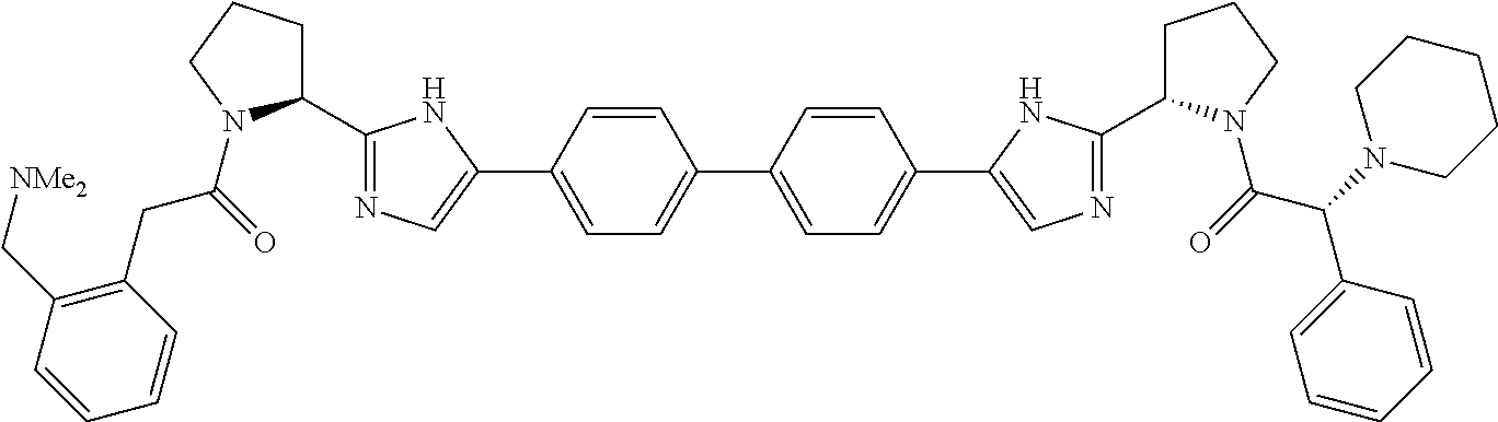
C1=CC(C2=CN=C(C3CCCN3C(=O)CC3=C(C[NMe2])C=CC=C3)N2)=CC=C1C1=CC=C(C2=CN=C(C3CCCN3C(=O)C(N3CCCCC3)C3=CC=CC=C3)N2)C=C1
